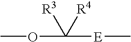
COC([R3])([R4])[E]C
